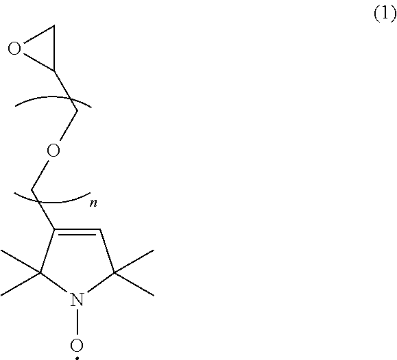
C1=C(COCC2CO2)C(C)(C)N(O)C1(C)C
